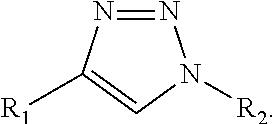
N1=NC([R1])=CN1[R2]
